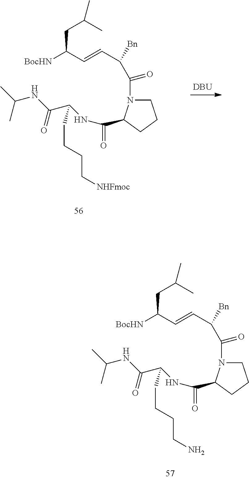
C1N(C(=O)C(C=CC([BocHN])CC(C)C)[Bn])C(C(=O)NC(C(NC(C)C)=O)CCCC[NHFmoc])CC1.[DBU].C1N(C(=O)C(C=CC([BocHN])CC(C)C)[Bn])C(C(=O)NC(C(NC(C)C)=O)CCCCN)CC1
